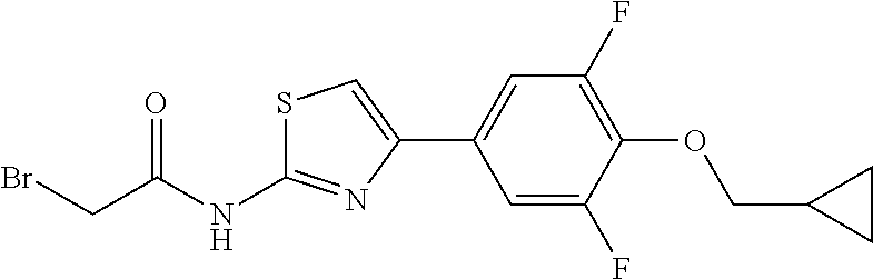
C1=C(F)C(OCC2CC2)=C(F)C=C1C1=CSC(NC(CBr)=O)=N1
